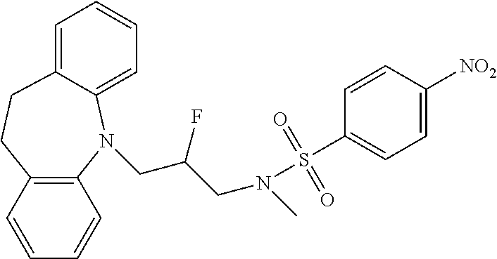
C12=C(N(CC(CN(C)S(C3=CC=C([NO2])C=C3)(=O)=O)F)C3=CC=CC=C3CC1)C=CC=C2
